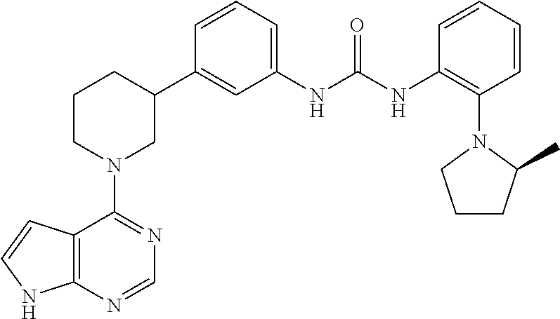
C12=C(N=CN=C1N1CC(C3=CC(NC(NC4=C(N5CCCC5C)C=CC=C4)=O)=CC=C3)CCC1)NC=C2
